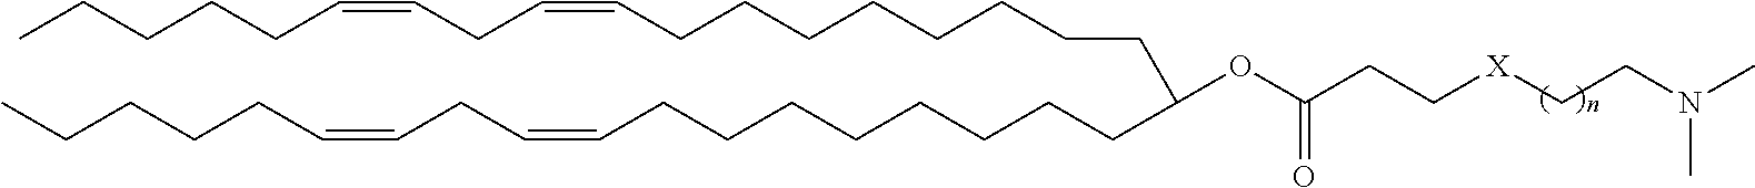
C(CCCCC=CCC=CCCCCC)CCCC(CCCCCCCCC=CCC=CCCCCC)OC(CC[X]CCN(C)C)=O
